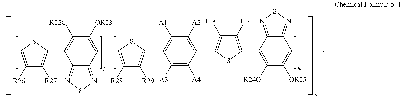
C12=NSN=C1C(C1=C([R27])C([R26])=C(C)S1)=C([R22O])C([OR23])=C2C1=C([R28])C([R29])=C(C2=C([A1])C([A2])=C(C3=C([R30])C([R31])=C(C4=C([R24O])C([OR25])=C(C)C5=NSN=C54)S3)C([A4])=C2[A3])S1
